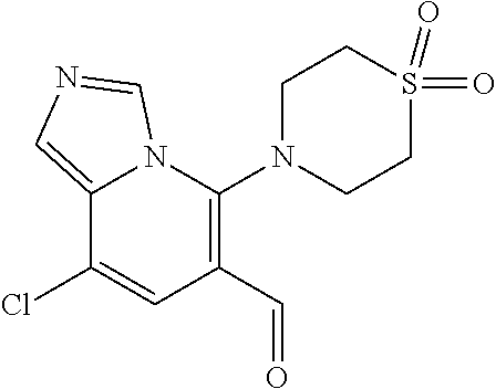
C12=CN=CN1C(N1CCS(=O)(=O)CC1)=C(C=O)C=C2Cl
